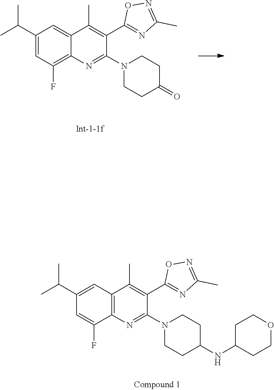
C12=C(N=C(N3CCC(NC4CCOCC4)CC3)C(C3=NC(C)=NO3)=C1C)C(F)=CC(C(C)C)=C2.C12=CC(C(C)C)=CC(F)=C1N=C(N1CCC(=O)CC1)C(C1=NC(C)=NO1)=C2C
